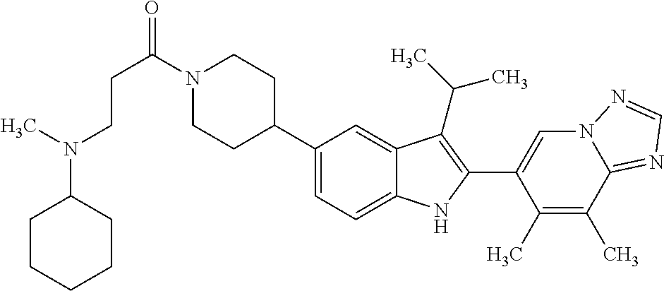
C(C(=O)N1CCC(C2=CC=C3C(=C2)C(C(C)C)=C(C2=CN4C(=NC=N4)C(C)=C2C)N3)CC1)CN(C1CCCCC1)C
